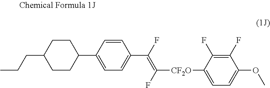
C1(C2=CC=C(C(F)=C(F)[CF2O]C3=CC=C(OC)C(F)=C3F)C=C2)CCC(CCC)CC1
